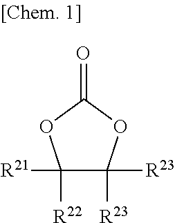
C1([R21])([R22])C([R23])([R23])OC(=O)O1
